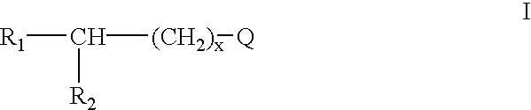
[R1]C([(CH2)x][Q])[R2]
